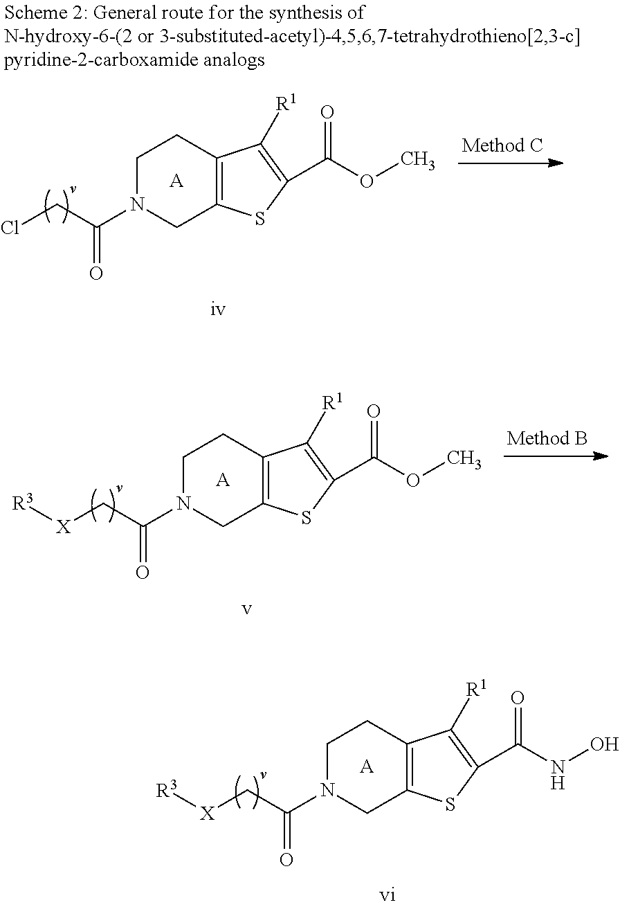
C1N(C(C[X][R3])=O)CC2=C(C1)C([R1])=C(C(OC)=O)S2.[A].C1N(C(C[X][R3])=O)CC2=C(C1)C([R1])=C(C(NO)=O)S2.[A].C1N(C(CCl)=O)CC2=C(C1)C([R1])=C(C(OC)=O)S2.[A]
